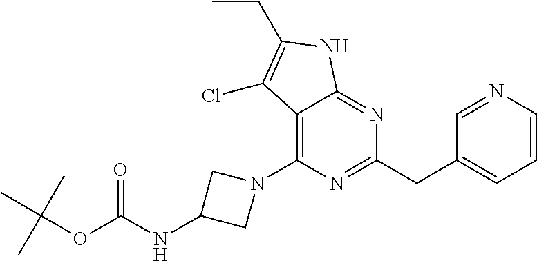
C12=C(N3CC(NC(OC(C)(C)C)=O)C3)N=C(CC3=CC=CN=C3)N=C1NC(CC)=C2Cl
